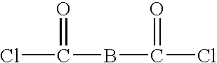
ClC(BC(Cl)=O)=O
